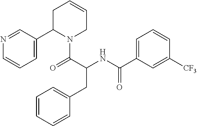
N1=CC(C2N(C(=O)C(NC(C3=CC=CC([CF3])=C3)=O)CC3=CC=CC=C3)CC=CC2)=CC=C1
